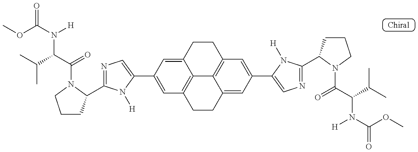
N1=C(C2CCCN2C(=O)C(N([H])C(=O)OC)C(C)C)N([H])C(C2=CC3=C4C(=C2)CCC2=C4C(=CC(C4=CN=C(C5CCCN5C(=O)C(N(C(OC)=O)[H])C(C)C)N4[H])=C2)CC3)=C1
